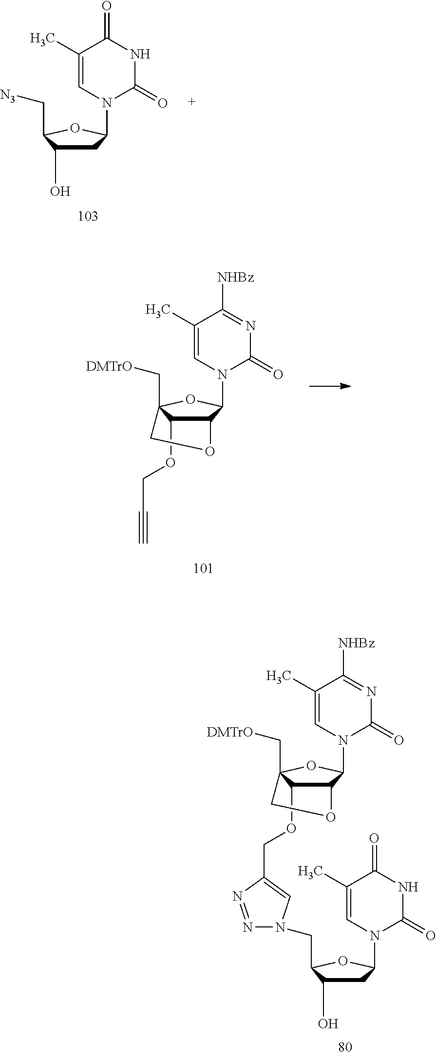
C1(C)=CN(C2CC(O)C(C[N3])O2)C(=O)NC1=O.C1(C)=CN(C2C3C(OCC#C)C(C[DMTrO])(O2)CO3)C(=O)N=C1[NHBz].C1(C)=CN(C2CC(O)C(CN3N=NC(COC4C5C(N6C=C(C)C([NHBz])=NC6=O)OC4(C[DMTrO])CO5)=C3)O2)C(=O)NC1=O
